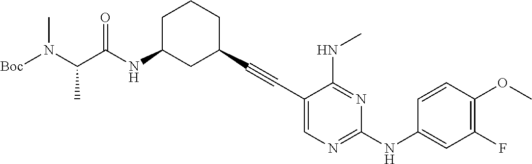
[Boc]N(C(C(NC1CC(C#CC2=CN=C(NC3=CC(F)=C(OC)C=C3)N=C2NC)CCC1)=O)C)C
